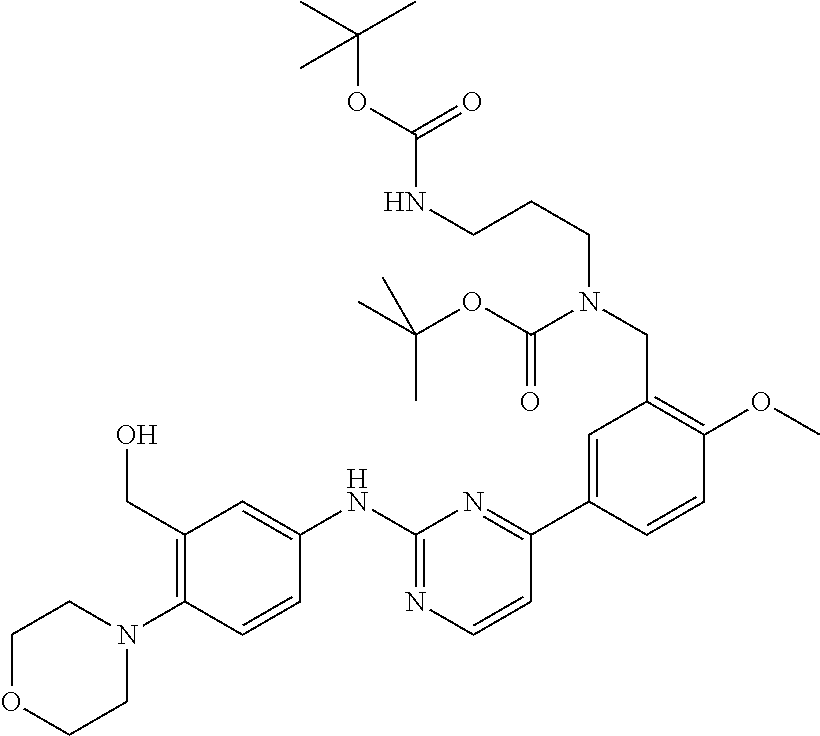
C1OCCN(C2=C(CO)C=C(NC3=NC=CC(C4=CC(CN(CCCNC(OC(C)(C)C)=O)C(OC(C)(C)C)=O)=C(OC)C=C4)=N3)C=C2)C1
